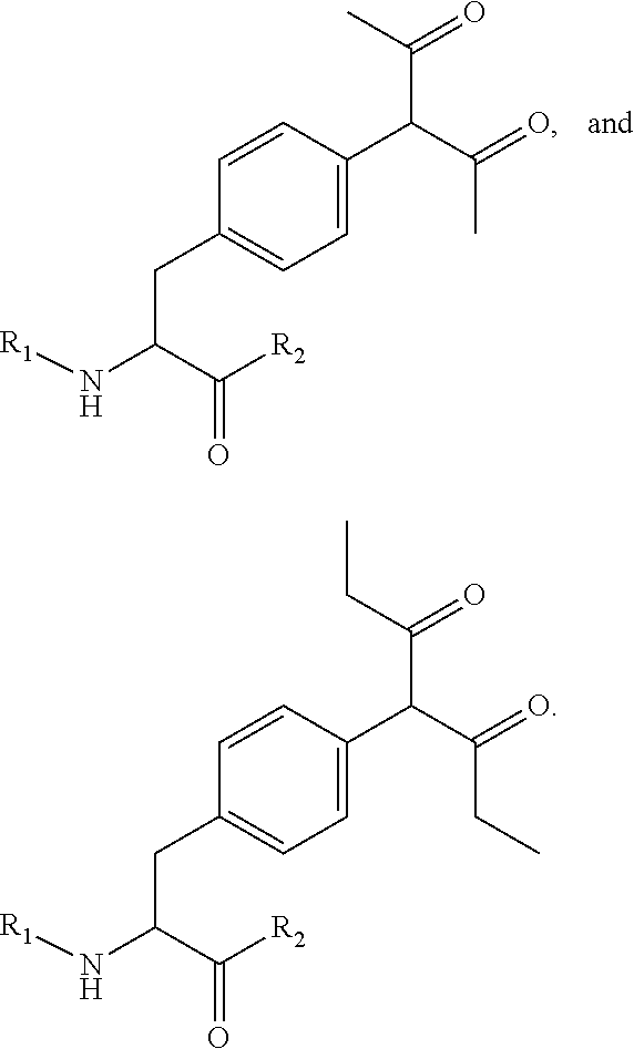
C1=C(C(C(=O)C)C(=O)C)C=CC(CC(N[R1])C([R2])=O)=C1.C1=C(C(C(=O)CC)C(=O)CC)C=CC(CC(N[R1])C([R2])=O)=C1
